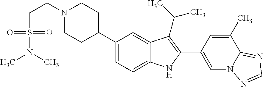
N1(CCS(N(C)C)(=O)=O)CCC(C2=CC=C3C(=C2)C(C(C)C)=C(C2=CN4C(=NC=N4)C(C)=C2)N3)CC1
